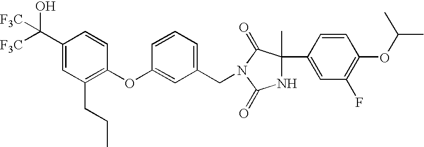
C1(C([F3C])(O)[F3C])=CC(CCC)=C(OC2=CC(CN3C(=O)C(C)(C4=CC(F)=C(OC(C)C)C=C4)NC3=O)=CC=C2)C=C1
